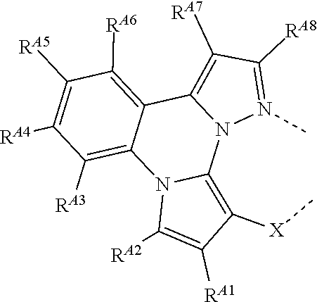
C1([RA6])=C2C3=C([RA7])C([RA8])=N(C)N3C3=C([X]C)C([RA1])=C([RA2])N3C2=C([RA3])C([RA4])=C1[RA5]
